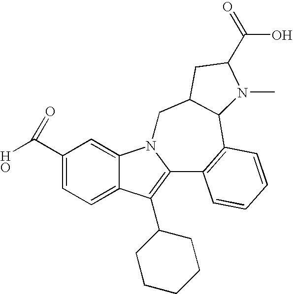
C1(C(O)=O)=CC=C2C(=C1)N1C(=C2C2CCCCC2)C2=C(C3C(C1)CC(C(=O)O)N3C)C=CC=C2
